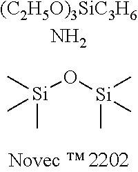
C[Si](O[Si](C)(C)C)(C)C.[(C2H5O)3SiC3H6NH2]
